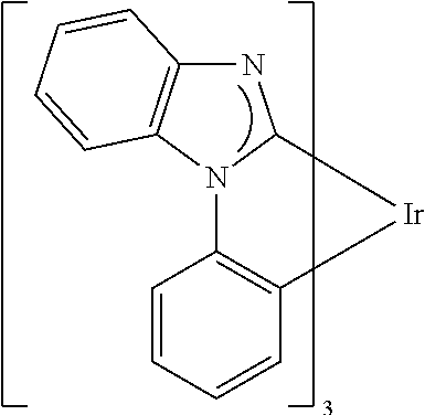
C12=C(C=CC=C1)[Ir]C1NC3=C(N21)C=CC=C3
